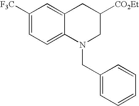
C1([F3C])=CC=C2C(=C1)CC([CO2Et])CN2CC1=CC=CC=C1
